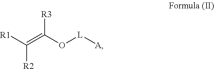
C([R2])([R1])=C(O[L][A])[R3]
